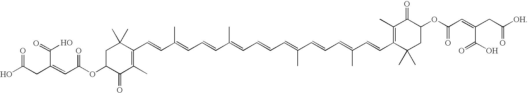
C1C(OC(C=C(CC(O)=O)C(O)=O)=O)C(=O)C(C)=C(C=CC(=CC=CC(C)=CC=CC=C(C=CC=C(C=CC2=C(C)C(=O)C(OC(C=C(CC([OH])=O)C(O)=O)=O)CC2(C)C)C)C)C)C1(C)C
